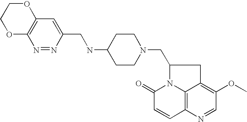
N(C1CCN(CC2N3C4=C(C=CC3=O)N=CC(OC)=C4C2)CC1)CC1=CC2=C(N=N1)OCCO2
